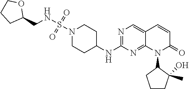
N1(S(NCC2OCCC2)(=O)=O)CCC(NC2=NC=C3C(=N2)N(C2CCCC2(C)O)C(=O)C=C3)CC1
